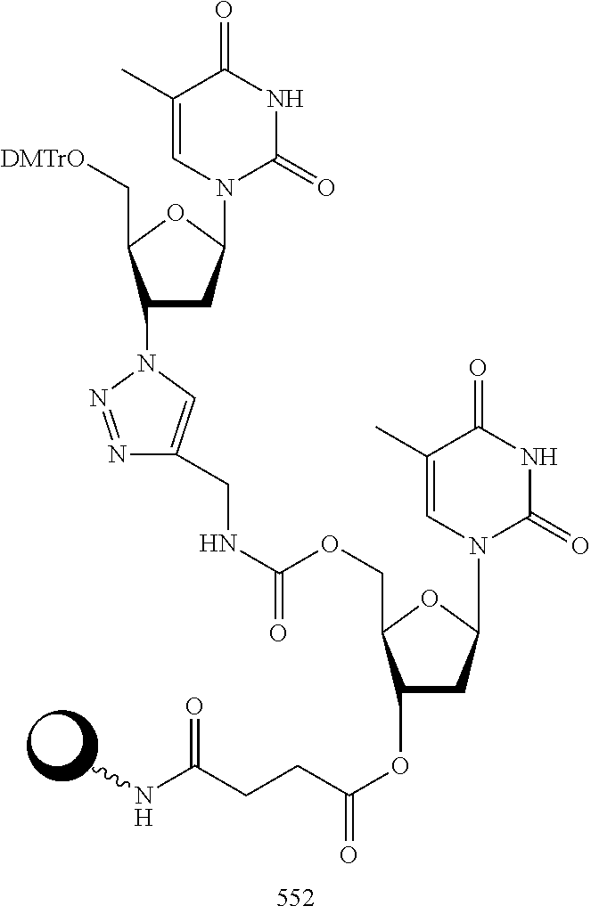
C1(OC(CCC(NC)=O)=O)CC(N2C(=O)NC(=O)C(C)=C2)OC1COC(NCC1=CN(C2CC(N3C(=O)NC(=O)C(C)=C3)OC2C[DMTrO])N=N1)=O
